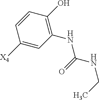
C1([X4])=CC(NC(=O)NCC)=C(O)C=C1
